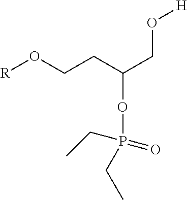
[R]OCCC(CO[H])OP(CC)(=O)CC
